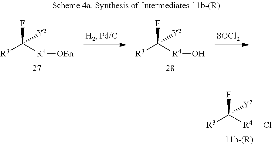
[R3]C([R4]Cl)(F)[Y2].[R3]C([R4][OBn])(F)[Y2].[R3]C([R4]O)(F)[Y2].[SOCl2]
